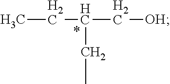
CCC(C[OH])CC
